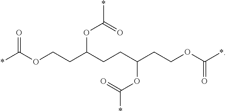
*C(OCCC(OC(*)=O)CCC(CCOC(*)=O)OC(*)=O)=O
